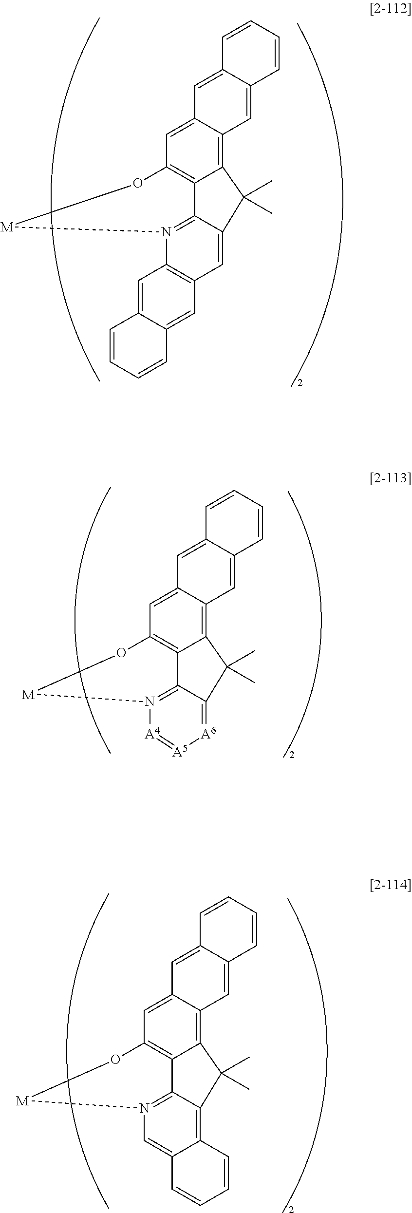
C12=C3C(=CC4=C1C1=N(C5=C(C=C1C2(C)C)C=C1C(=C5)C=CC=C1)[M]O4)C=C1C(=C3)C=CC=C1.C12=C3C(=CC4=C1C1=N([A4]=[A5][A6]=C1C2(C)C)[M]O4)C=C1C(=C3)C=CC=C1.C12=C3C(=CC4=C1C1=N(C=C5C(=C1C2(C)C)C=CC=C5)[M]O4)C=C1C(=C3)C=CC=C1
